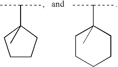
C1CCC(C)(C(C)C)C1.C1CCCCC1(C)C(C)C
